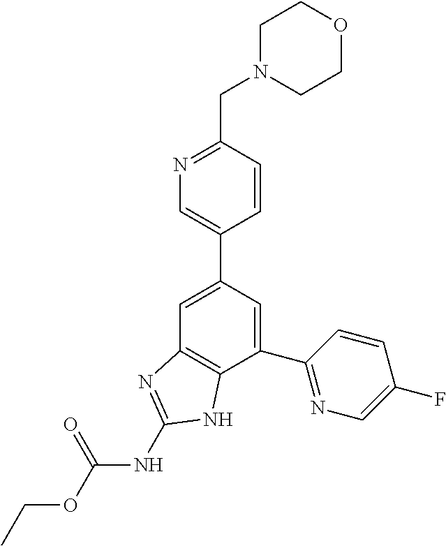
C1=C(C2=CN=C(CN3CCOCC3)C=C2)C=C(C2=NC=C(F)C=C2)C2=C1N=C(NC(=O)OCC)N2
